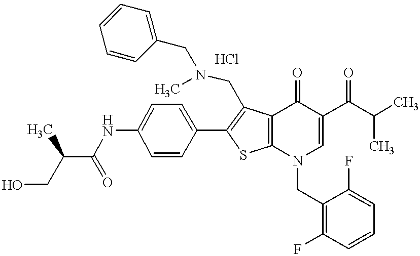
C1(NC(C(C)CO)=O)=CC=C(C2=C(CN(C)CC3=CC=CC=C3)C3=C(S2)N(CC2=C(F)C=CC=C2F)C=C(C(C(C)C)=O)C3=O)C=C1
